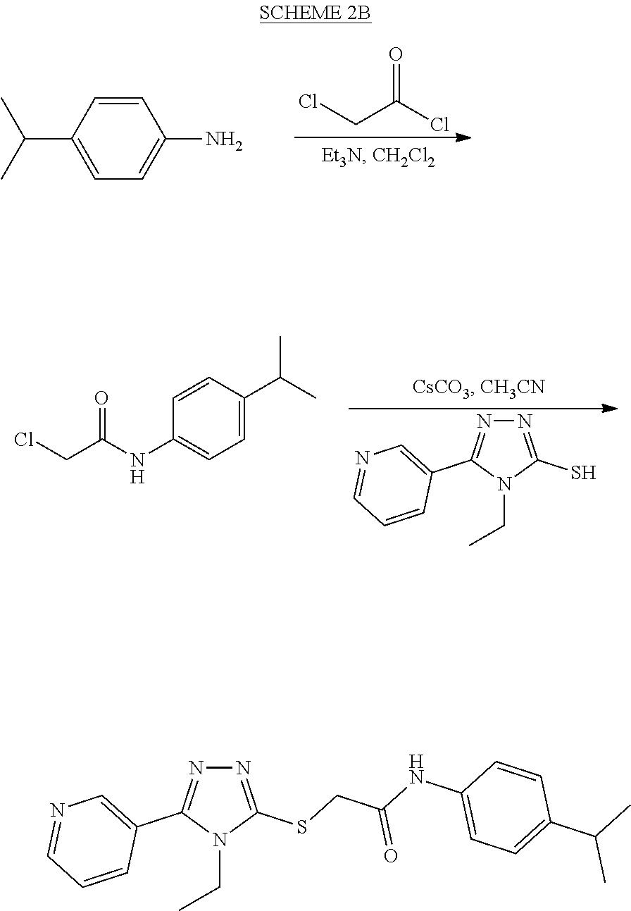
N1=C(SCC(NC2=CC=C(C(C)C)C=C2)=O)N(CC)C(C2=CN=CC=C2)=N1.ClCC(Cl)=O.C1=CC(C(C)C)=CC=C1N.N1=C(S)N(CC)C(C2=CN=CC=C2)=N1.C1=C(C(C)C)C=CC(NC(CCl)=O)=C1
